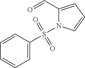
C1(C=O)=CC=CN1S(C1=CC=CC=C1)(=O)=O
